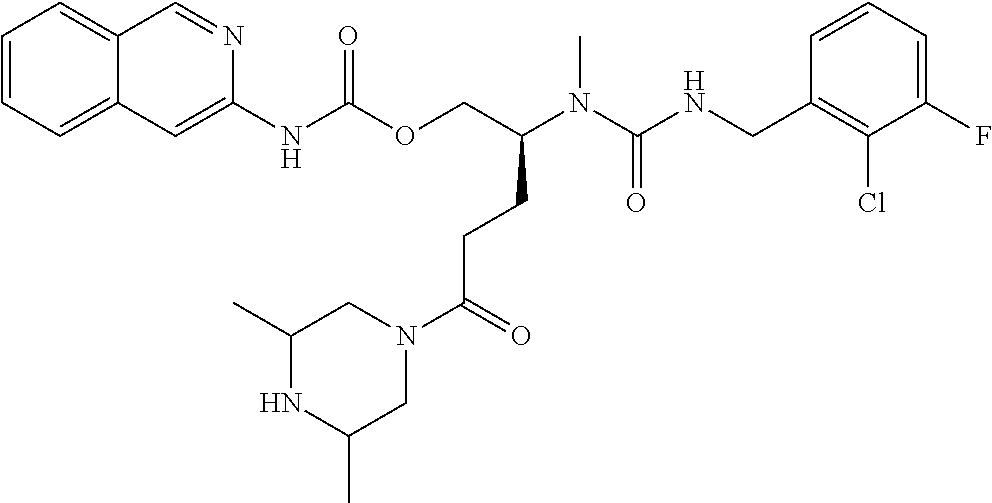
C1=CC(CNC(N(C)C(COC(NC2=CC3=CC=CC=C3C=N2)=O)CCC(N2CC(C)NC(C)C2)=O)=O)=C(Cl)C(F)=C1
